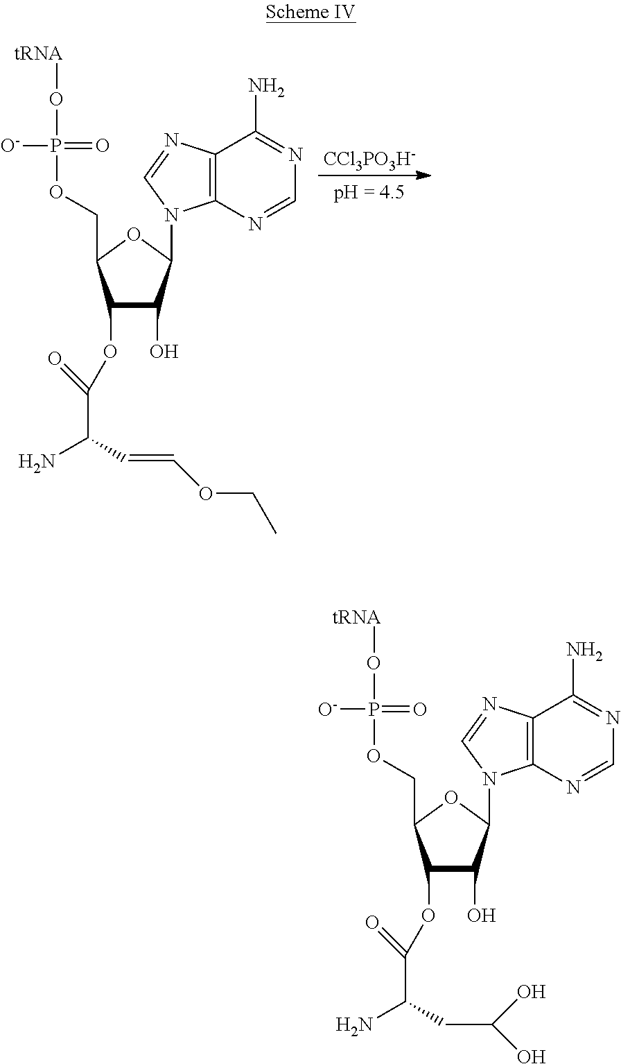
[CCl3PO3H-].C1(OC(C(N)C=COCC)=O)C(O)C(N2C3=C(N=C2)C(N)=NC=N3)OC1COP(O[tRNA])([O-])=O.C1(OC(C(N)CC(O)O)=O)C(O)C(N2C3=C(N=C2)C(N)=NC=N3)OC1COP(O[tRNA])([O-])=O
